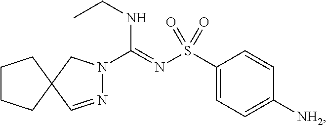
N1=CC2(CN1C(=NS(C1=CC=C([NH2])C=C1)(=O)=O)NCC)CCCC2
